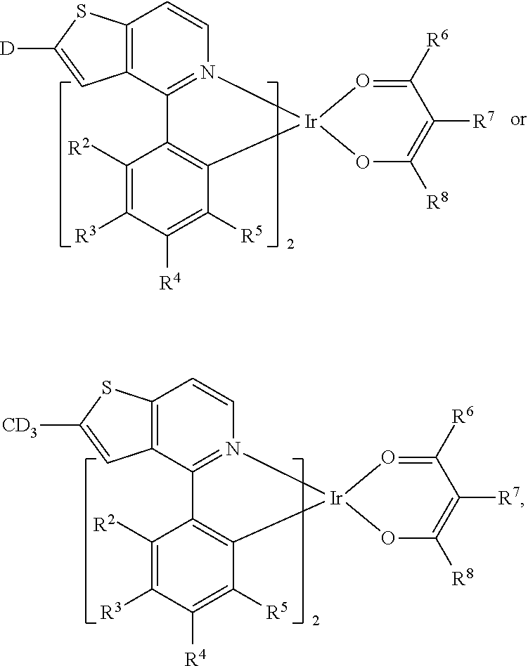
C1([R2])=C([R3])C([R4])=C([R5])C2=C1C1=N([Ir]23O=C([R6])C([R7])=C([R8])O3)C=CC2=C1C=C([D])S2.C1([R2])=C([R3])C([R4])=C([R5])C2=C1C1=N([Ir]23O=C([R6])C([R7])=C([R8])O3)C=CC2=C1C=C([CD3])S2
